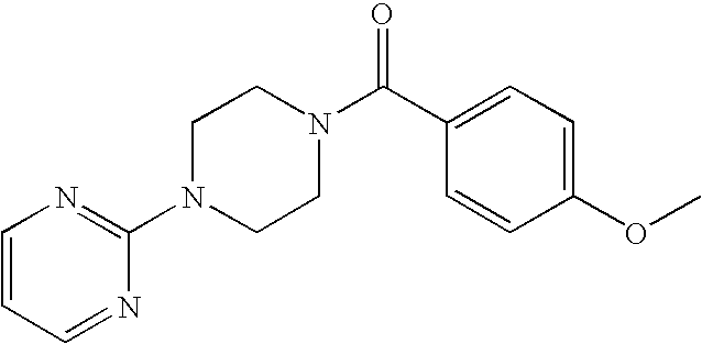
C1(N2CCN(C(C3=CC=C(OC)C=C3)=O)CC2)=NC=CC=N1
